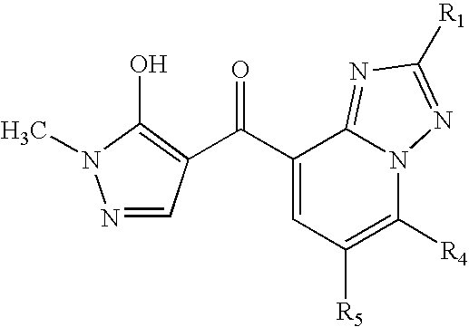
C(C1=CC([R5])=C([R4])N2C1=NC([R1])=N2)(=O)C1=C(O)N(C)N=C1
